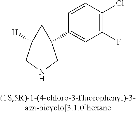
C12([H])C(C3=CC(F)=C(Cl)C=C3)(C1)CNC2
